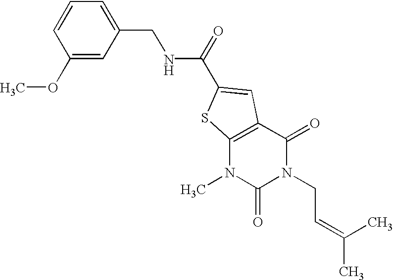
C1(OC)=CC(CNC(=O)C2=CC3=C(N(C)C(=O)N(CC=C(C)C)C3=O)S2)=CC=C1
